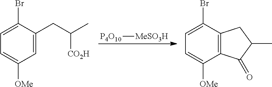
C12=C(C(Br)=CC=C1[OMe])CC(C)C2=O.[P4O10][MeSO3H].C1=C(CC(C)[CO2H])C(Br)=CC=C1[OMe]
